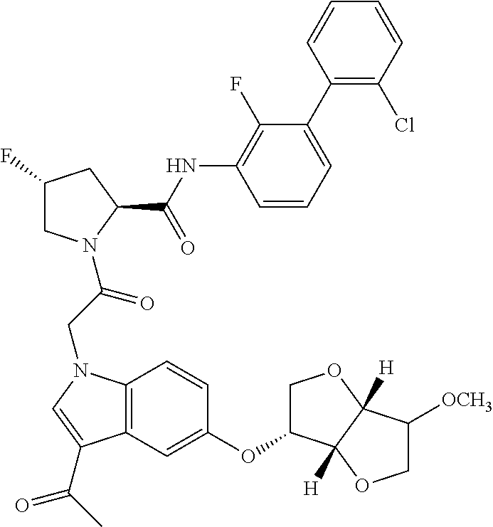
C1(F)CN(C(CN2C3=C(C=C(OC4COC5([H])C4([H])OCC5[OCH3])C=C3)C(C(C)=O)=C2)=O)C(C(NC2=C(F)C(C3=C(Cl)C=CC=C3)=CC=C2)=O)C1
